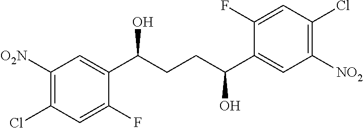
C1([O2N])=C(Cl)C=C(F)C(C(CCC(C2=CC([NO2])=C(Cl)C=C2F)O)O)=C1
